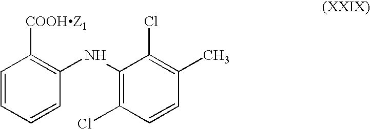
C1=CC=CC(NC2=C(Cl)C=CC(C)=C2Cl)=C1[COOHZ1]
